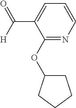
C1=C(C([H])=O)C(OC2CCCC2)=NC=C1
